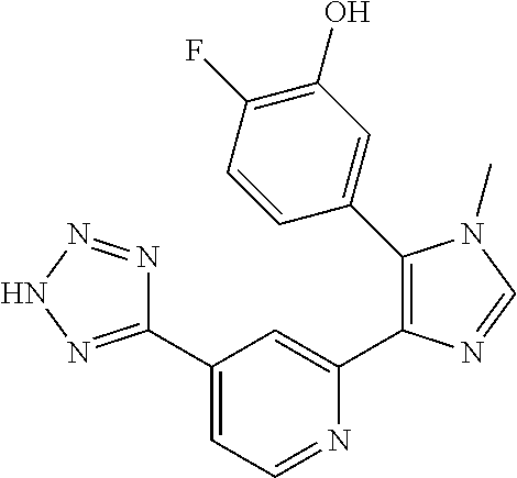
C1(C2=NNN=N2)=CC=NC(C2=C(C3=CC(O)=C(F)C=C3)N(C)C=N2)=C1
